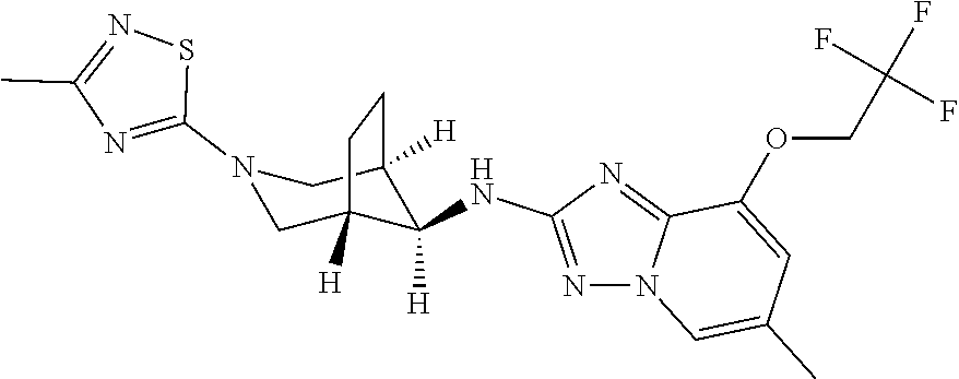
N1=C(NC2([H])C3([H])CN(C4=NC(C)=NS4)CC2([H])CC3)N=C2N1C=C(C)C=C2OCC(F)(F)F
